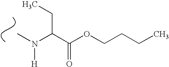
CN(C(C(OCCCC)=O)CC)[H]
